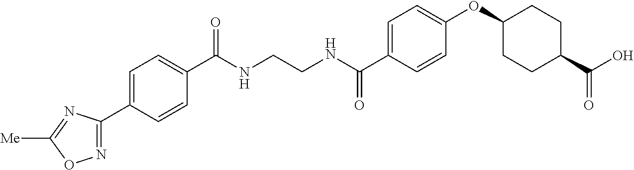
C1(C(NCCNC(C2=CC=C(OC3CCC(C(O)=O)CC3)C=C2)=O)=O)=CC=C(C2=NOC([Me])=N2)C=C1
